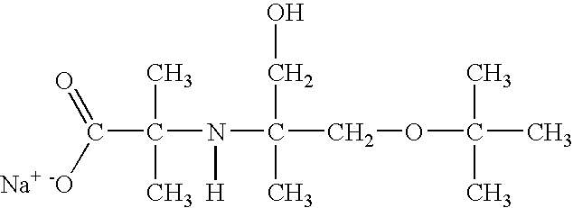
C(C(C)(C)N([H])C(C)(CO)COC(C)(C)C)([Na+ -O])=O
